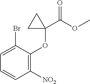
C1=C(Br)C(OC2(C(OC)=O)CC2)=C([NO2])C=C1
